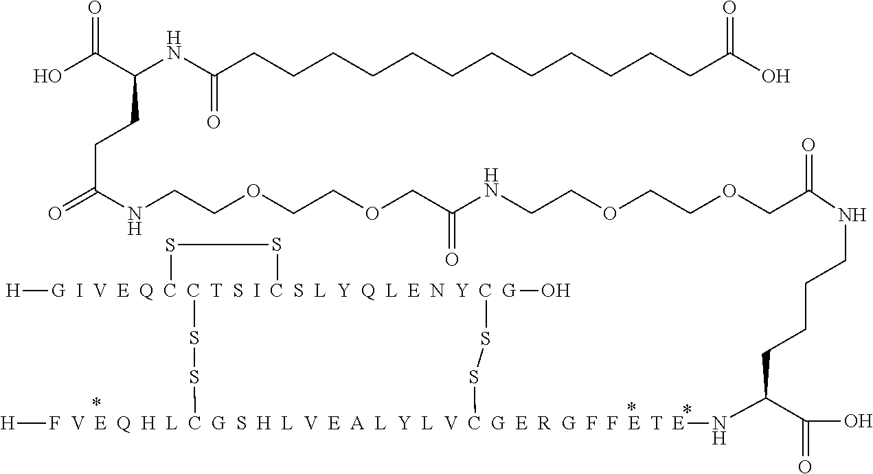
O(CC(NCCCCC(C(O)=O)N[F  V  E  Q  H  L  C  G  S  H  L  V  E  A  L  Y  L  V  C  G  E  R  G  F  F  E  T  E]1([H])SS[G  I  V  E  Q  C  C  T  S  I  C  S  L  Y  Q  L  E  N  Y  C  G]2(O)([H])(SS2)SS1)=O)CCOCCNC(COCCOCCNC(CCC(NC(CCCCCCCCCCCCC(O)=O)=O)C(O)=O)=O)=O
